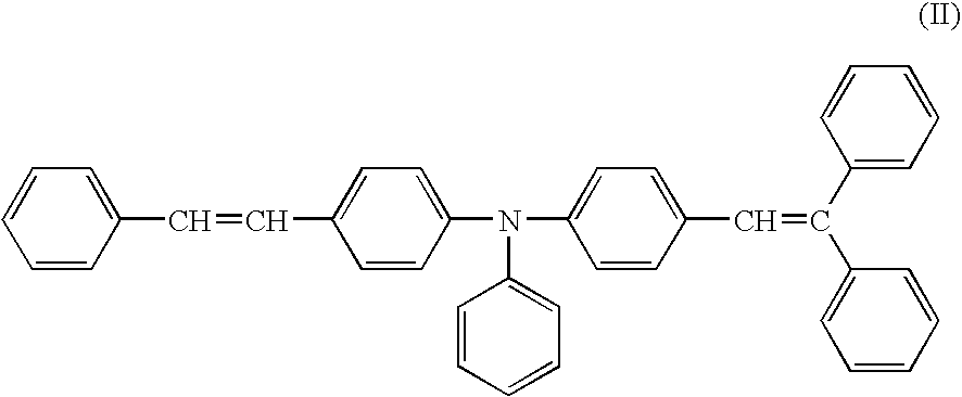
C1=CC=C(C=CC2=CC=C(N(C3=CC=CC=C3)C3=CC=C(C=C(C4=CC=CC=C4)C4=CC=CC=C4)C=C3)C=C2)C=C1
